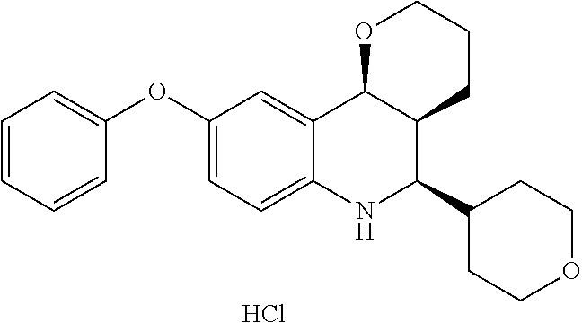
C12=CC(OC3=CC=CC=C3)=CC=C1NC(C1CCOCC1)C1C2OCCC1.Cl
